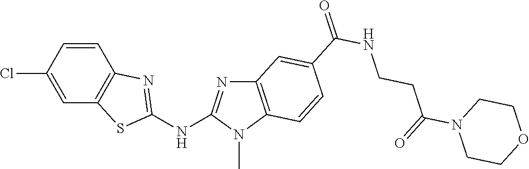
C1(Cl)=CC2=C(C=C1)N=C(NC1=NC3=C(N1C)C=CC(C(NCCC(N1CCOCC1)=O)=O)=C3)S2
